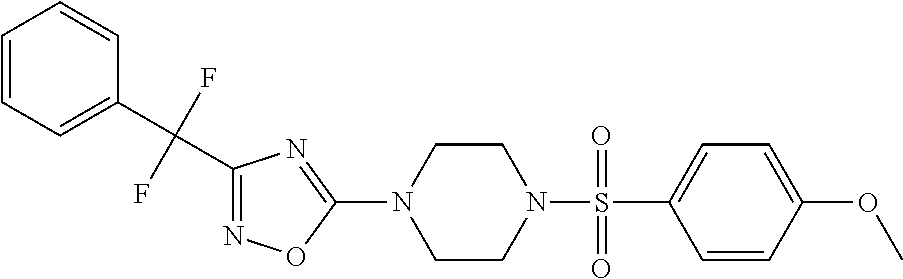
N1=C(C(C2=CC=CC=C2)(F)F)N=C(N2CCN(S(=O)(C3=CC=C(OC)C=C3)=O)CC2)O1
